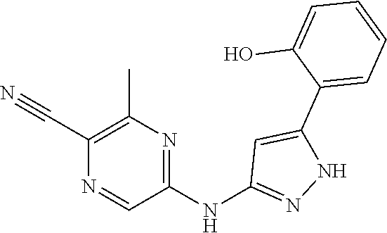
C1(NC2=NNC(C3=CC=CC=C3O)=C2)=NC(C)=C(C#N)N=C1
